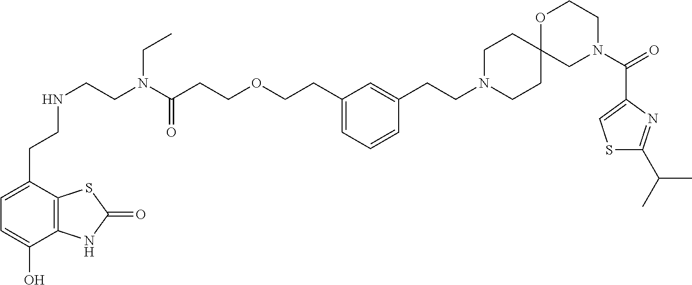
C1CC2(CCN1CCC1=CC(CCOCCC(N(CCNCCC3=CC=C(O)C4=C3SC(=O)N4)CC)=O)=CC=C1)CN(C(=O)C1=CSC(C(C)C)=N1)CCO2
